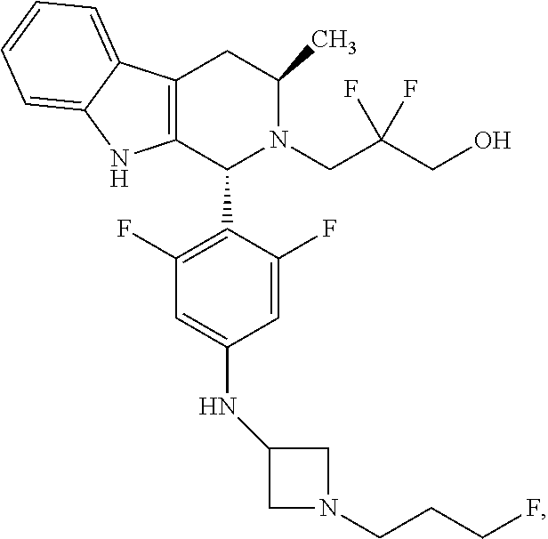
C1(F)=CC(NC2CN(CCCF)C2)=CC(F)=C1C1N(CC(CO)(F)F)C(C)CC2=C1NC1=CC=CC=C21
